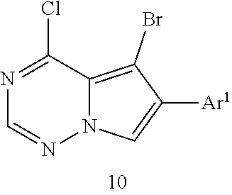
N1=C(Cl)C2=C(Br)C([Ar1])=CN2N=C1
